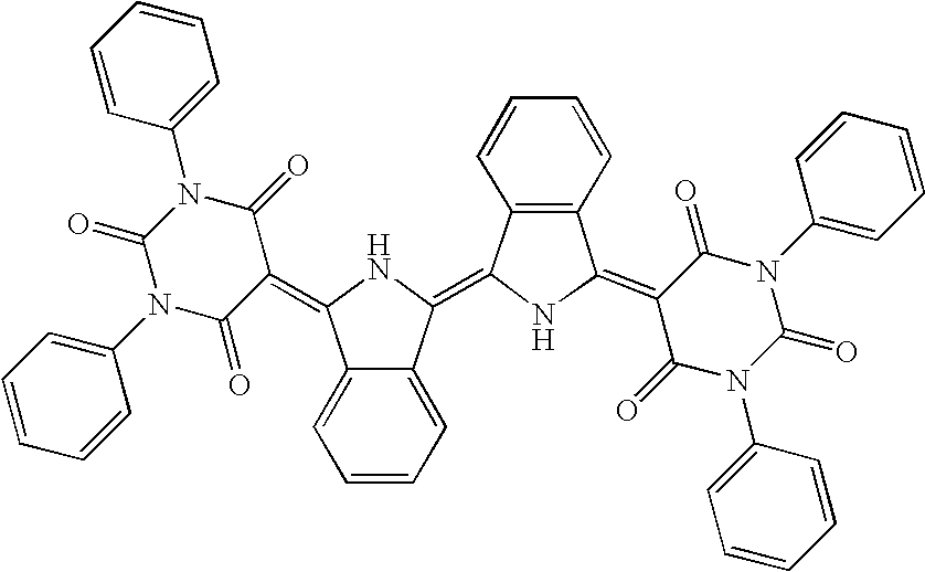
C12=CC=CC=C1C(=C1NC(=C3C(=O)N(C4=CC=CC=C4)C(=O)N(C4=CC=CC=C4)C3=O)C3=C1C=CC=C3)NC2=C1C(=O)N(C2=CC=CC=C2)C(=O)N(C2=CC=CC=C2)C1=O
